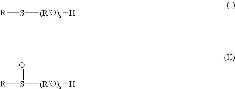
[R]S[(RO)x][H].[R]S([(RO)x][H])=O
